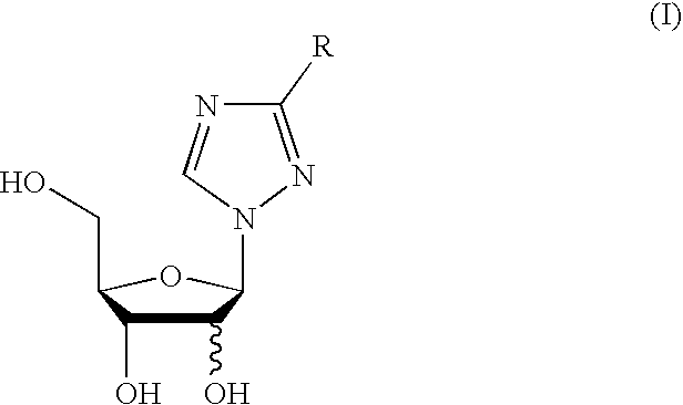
C1(O)C(O)C(CO)OC1N1N=C([R])N=C1
